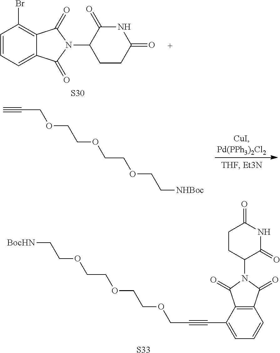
BrC1=C2C(=CC=C1)C(=O)N(C1CCC(=O)NC1=O)C2=O.[S30].C#CCOCCOCCOCC[NHBoc].C1CC(N2C(=O)C3=C(C2=O)C=CC=C3C#CCOCCOCCOCC[BocHN])C(=O)NC1=O.[S33]
